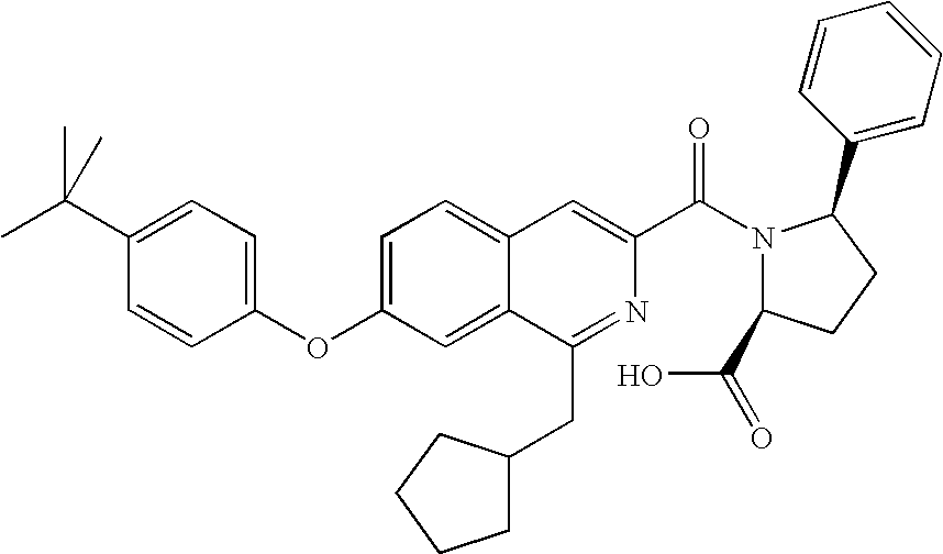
C1=C2C(=CC(OC3=CC=C(C(C)(C)C)C=C3)=C1)C(CC1CCCC1)=NC(C(N1C(C(O)=O)CCC1C1=CC=CC=C1)=O)=C2
